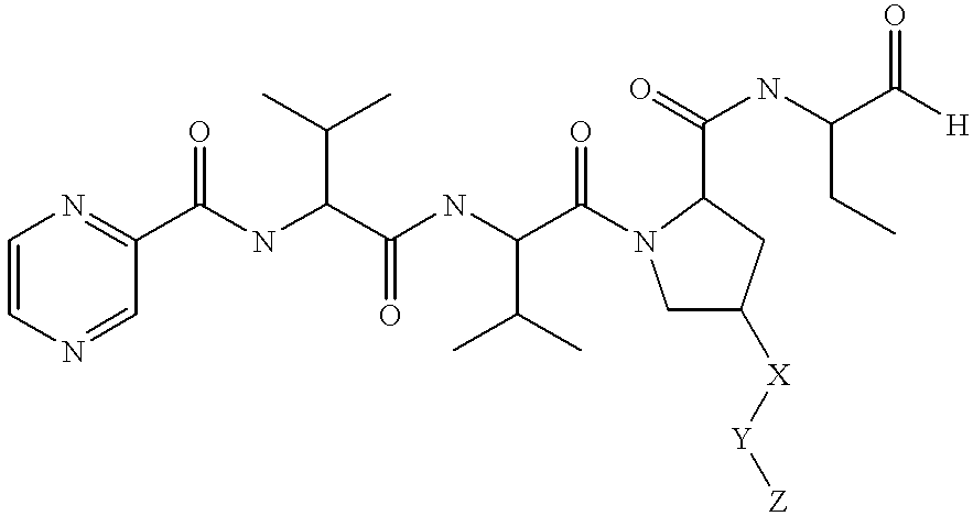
C1=CN=CC(C(NC(C(NC(C(=O)N2CC([X][Y][Z])CC2C(=O)NC(C([H])=O)CC)C(C)C)=O)C(C)C)=O)=N1
